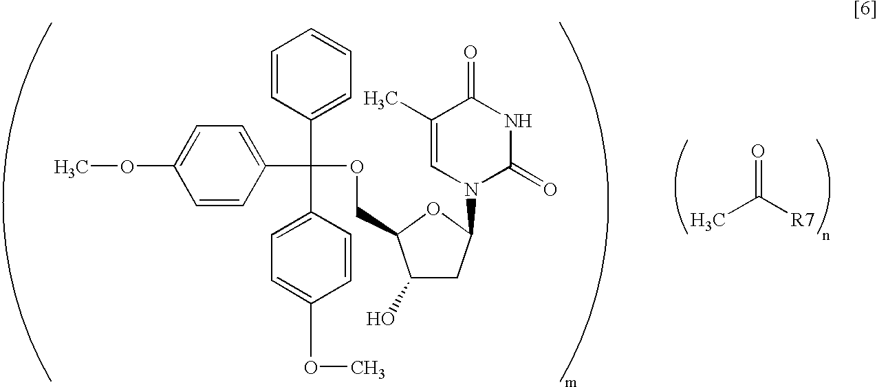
CC([R7])=O.C1(C)=CN(C2CC(O)C(COC(C3=CC=CC=C3)(C3=CC=C(OC)C=C3)C3=CC=C(OC)C=C3)O2)C(=O)NC1=O
